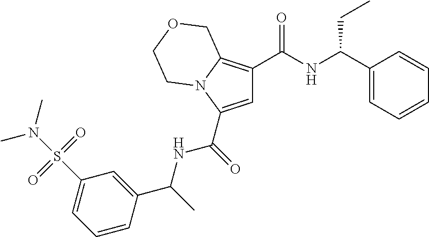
C1=C(C(=O)NC(C2=CC(S(N(C)C)(=O)=O)=CC=C2)C)N2C(=C1C(NC(C1=CC=CC=C1)CC)=O)COCC2
